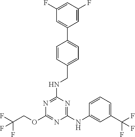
C1(NC2=CC(C(F)(F)F)=CC=C2)=NC(NCC2=CC=C(C3=CC(F)=CC(F)=C3)C=C2)=NC(OCC(F)(F)F)=N1
